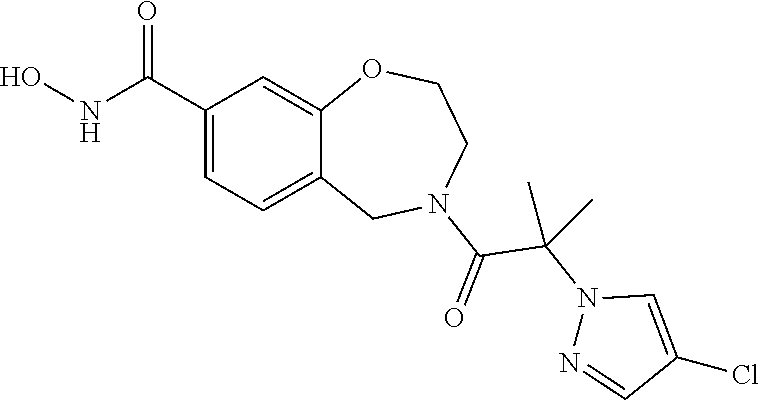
C1(C(NO)=O)=CC=C2C(=C1)OCCN(C(=O)C(N1N=CC(Cl)=C1)(C)C)C2
